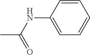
C1=CC(NC(=O)C)=CC=C1
